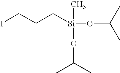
ICCC[Si](OC(C)C)(C)OC(C)C
